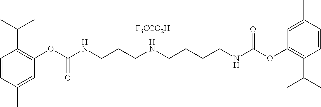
O(C(NCCCNCCCCNC(OC1=C(C(C)C)C=CC(C)=C1)=O)=O)C1=C(C(C)C)C=CC(C)=C1.[F3CCO2H]
